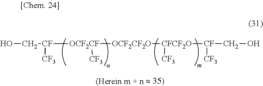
OC[CF]([CF3])[OCF2CF]([CF3])[OCF2CF2O][CFCF2O]([CF3])[CF]([CF3])CO
